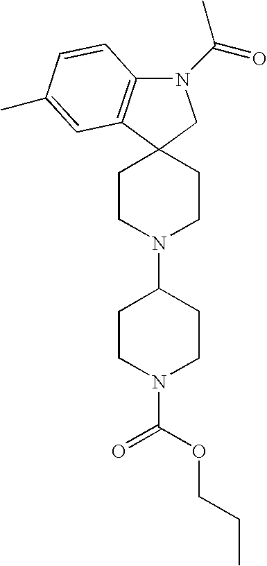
N1(C(=O)C)C2=C(C3(C1)CCN(C1CCN(C(=O)OCCC)CC1)CC3)C=C(C)C=C2
